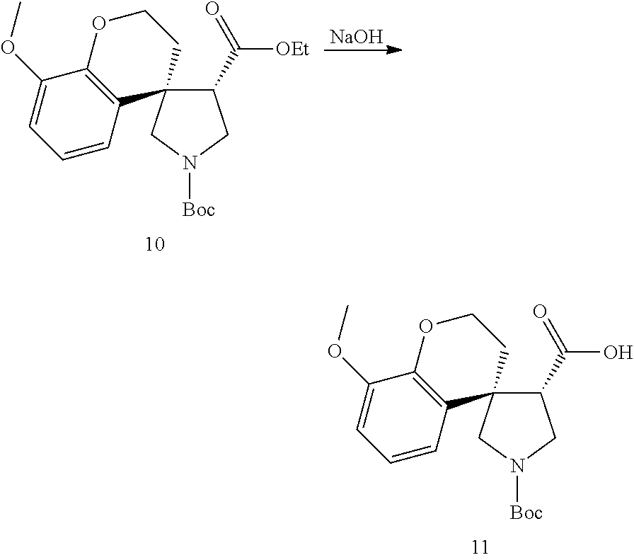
C1(C(=O)O)C2(CN([Boc])C1)CCOC1=C2C=CC=C1OC.C1(C(=O)[OEt])C2(CN([Boc])C1)CCOC1=C2C=CC=C1OC.[NaOH]
